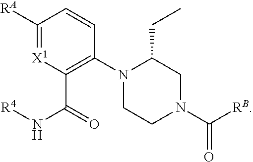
C1([RA])=[X1]C(C(=O)N[R4])=C(N2CCN(C([RB])=O)CC2CC)C=C1
